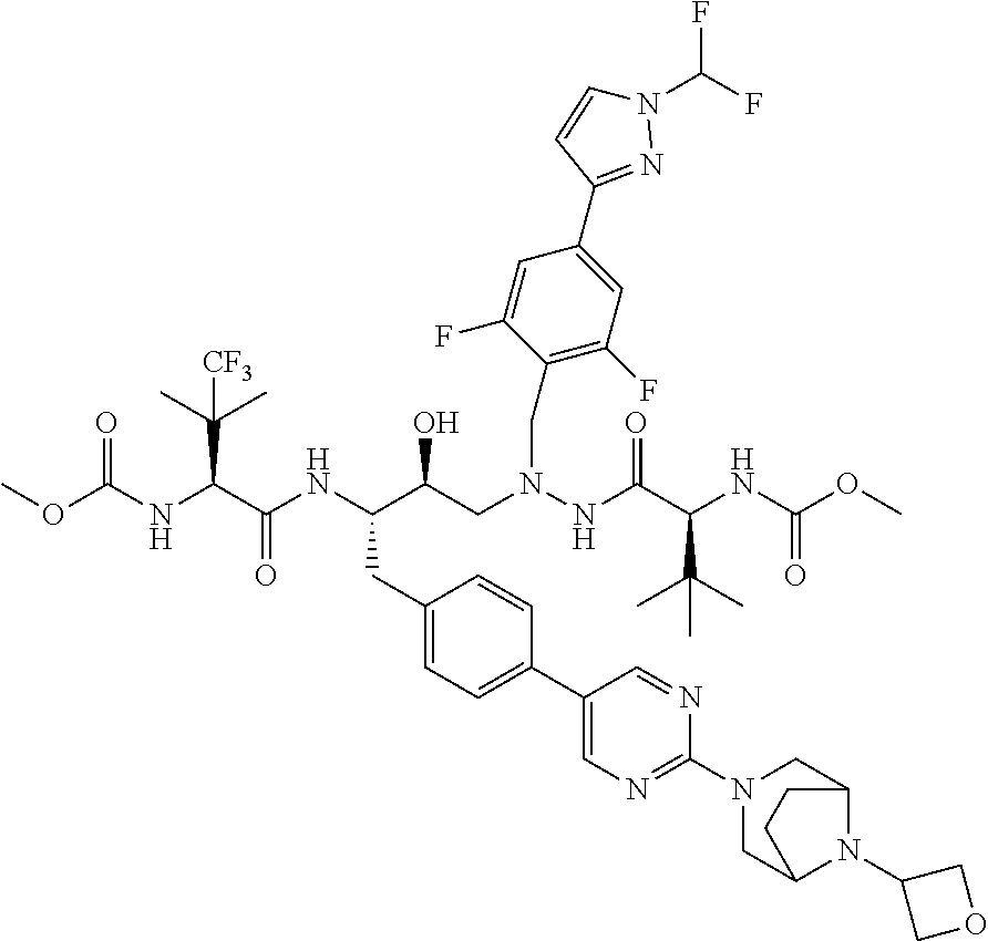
COC(NC(C(NC(C(CN(NC(C(C(C)(C)C)NC(OC)=O)=O)CC1=C(F)C=C(C2=NN(C(F)F)C=C2)C=C1F)O)CC1=CC=C(C2=CN=C(N3CC4N(C5COC5)C(C3)CC4)N=C2)C=C1)=O)C(C)(C)[CF3])=O
